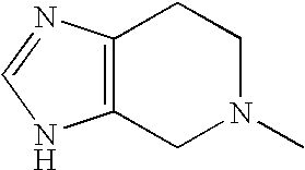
C12=C(CN(C)CC1)NC=N2
